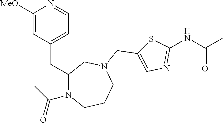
N1(C(C)=O)CCCN(CC2=CN=C(NC(C)=O)S2)CC1CC1=CC=NC([MeO])=C1
